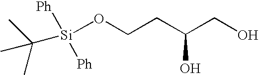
[Si](OCCC(CO)O)(C(C)(C)C)([Ph])[Ph]
